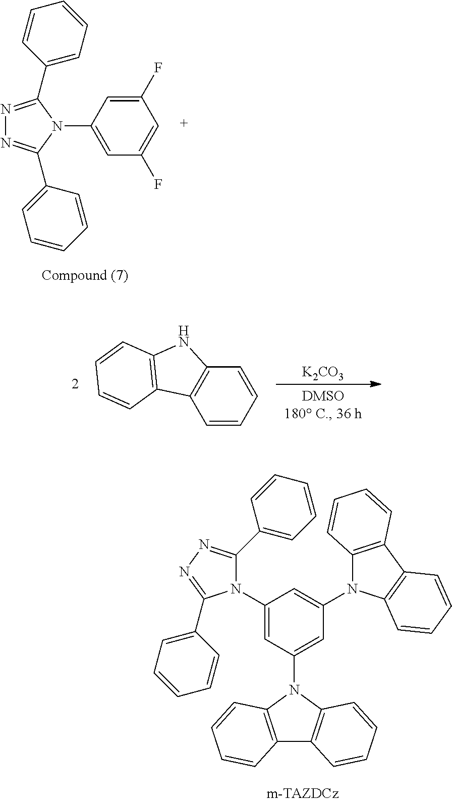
N1=C(C2=CC=CC=C2)N(C2=CC(F)=CC(F)=C2)C(C2=CC=CC=C2)=N1.C1=CC=CC2=C1C1=C(N2)C=CC=C1.[K2CO3].C12=C(N(C3=CC(N4C5=C(C6=C4C=CC=C6)C=CC=C5)=CC(N4C(C5=CC=CC=C5)=NN=C4C4=CC=CC=C4)=C3)C3=C1C=CC=C3)C=CC=C2
